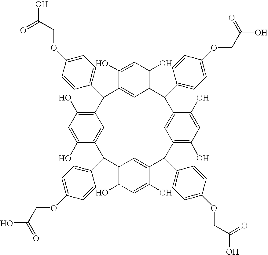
C12=C(O)C=C(O)C(=C1)C(C1=CC=C(OCC(O)=O)C=C1)C1=C(O)C=C(O)C(=C1)C(C1=CC=C(OCC(O)=O)C=C1)C1=C(O)C=C(O)C(=C1)C(C1=CC=C(OCC(=O)O)C=C1)C1=C(O)C=C(O)C(=C1)C2C1=CC=C(OCC(O)=O)C=C1
